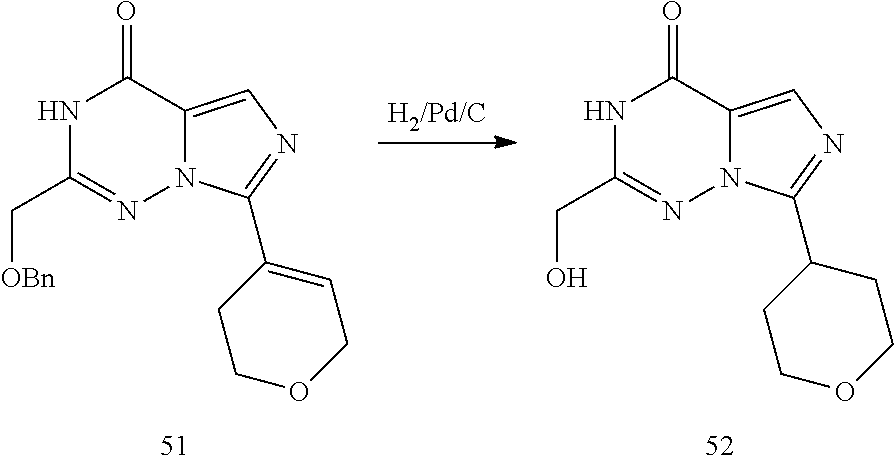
N1C(C[OBn])=NN2C(=CN=C2C2=CCOCC2)C1=O.N1C(CO)=NN2C(=CN=C2C2CCOCC2)C1=O
